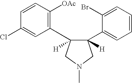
C1(C2=CC=CC=C2Br)([H])C(C2=C([OAc])C=CC(Cl)=C2)([H])CN(C)C1
